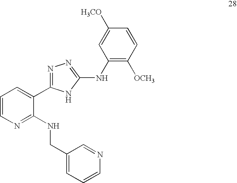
C1=CN=C(NCC2=CC=CN=C2)C(C2=NN=C(NC3=C([OCH3])C=CC([H3CO])=C3)N2)=C1
